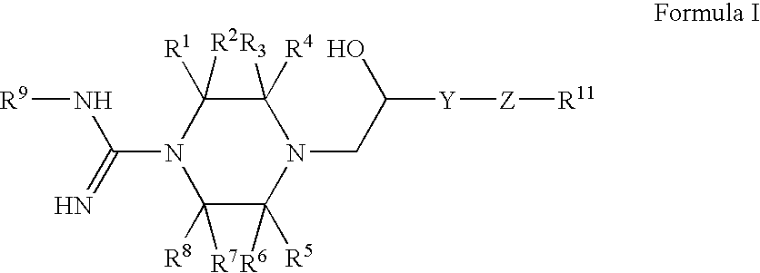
C1([R8])([R7])C([R5])([R6])N(CC([Y][Z][R11])O)C([R4])([R3])C([R1])([R2])N1C(=N)N[R9]
